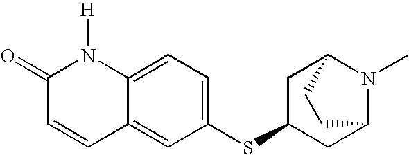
C1(=O)C=CC2=CC(SC3CC4N(C)C(C3)CC4)=CC=C2N1[H]
